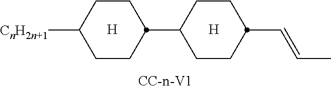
[H].[H].C1CC(C=CC)CCC1C1CCC([CnH2n+1])CC1
